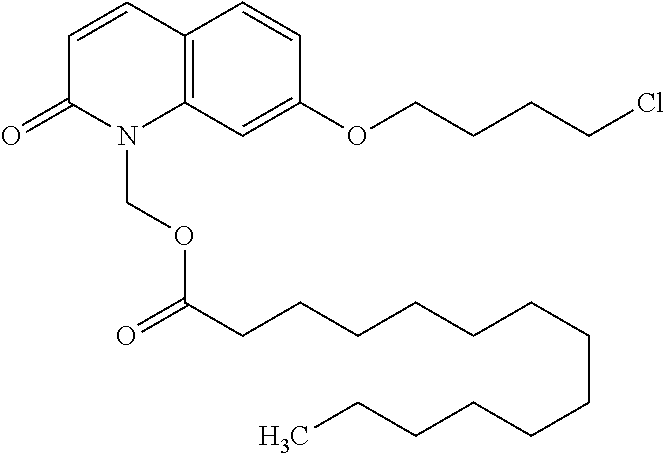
C1=CC2=C(N(COC(=O)CCCCCCCCCCCCC)C1=O)C=C(OCCCCCl)C=C2
